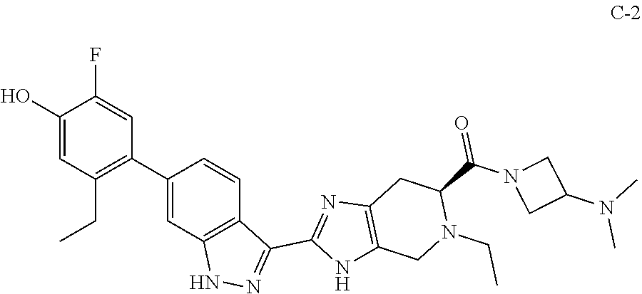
C1(O)=CC(CC)=C(C2=CC3=C(C=C2)C(C2=NC4=C(N2)CN(CC)C(C(=O)N2CC(N(C)C)C2)C4)=NN3)C=C1F
